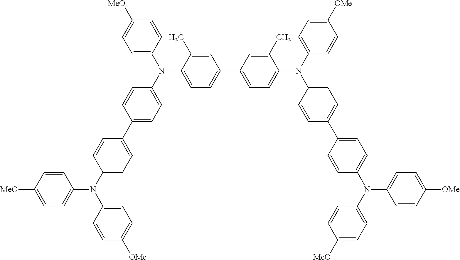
C1([MeO])=CC=C(N(C2=CC=C(C3=CC=C(N(C4=CC=C([MeO])C=C4)C4=CC=C(C5=CC=C(N(C6=CC=C([OMe])C=C6)C6=CC=C(C7=CC=C(N(C8=CC=C([MeO])C=C8)C8=CC=C([OMe])C=C8)C=C7)C=C6)C(C)=C5)C=C4C)C=C3)C=C2)C2=CC=C([OMe])C=C2)C=C1
